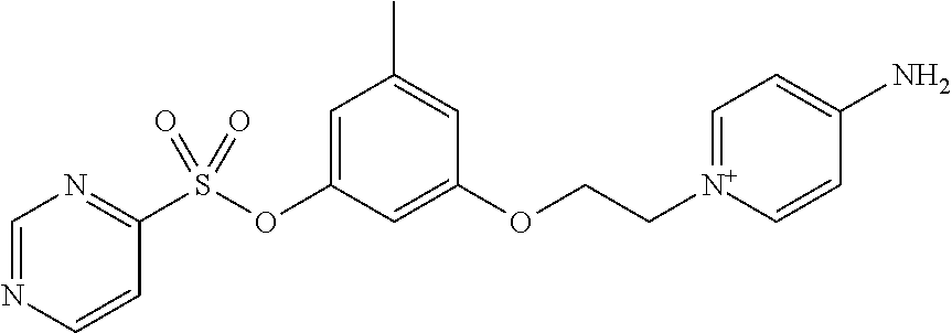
C1=NC=CC(S(OC2=CC(C)=CC(OCC[N+]3=CC=C(N)C=C3)=C2)(=O)=O)=N1
